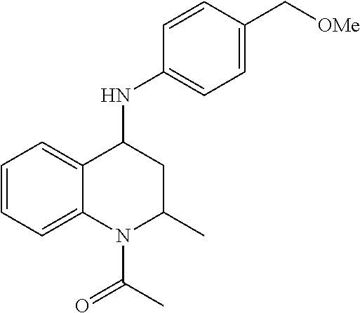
C1=CC=C2C(=C1)C(NC1=CC=C(C[OMe])C=C1)CC(C)N2C(=O)C
